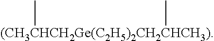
[(CH3CHCH2Ge(C2H5)2CH2CHCH3)](C)C
